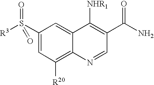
C1(S([R3])(=O)=O)=CC([R20])=C2C(=C1)C([NHR1])=C(C(N)=O)C=N2
